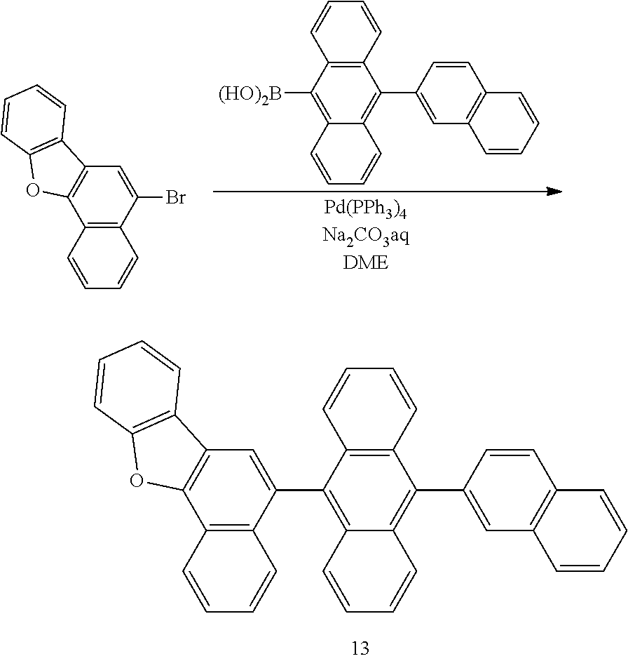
C12=C(C(Br)=CC3=C1OC1=C3C=CC=C1)C=CC=C2.C12=C(C=CC=C1)C(C1=CC3=C(C=C1)C=CC=C3)=C1C(=C2[(HO)2B])C=CC=C1.C12=C(C(C3=C4C(=C(C5=CC6=C(C=C5)C=CC=C6)C5=C3C=CC=C5)C=CC=C4)=CC3=C1OC1=C3C=CC=C1)C=CC=C2
